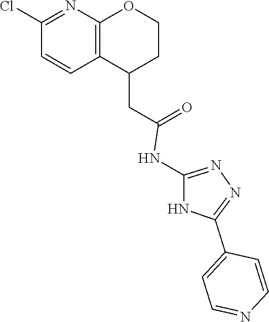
C1(CC(=O)NC2=NN=C(C3=CC=NC=C3)N2)C2=C(OCC1)N=C(Cl)C=C2
